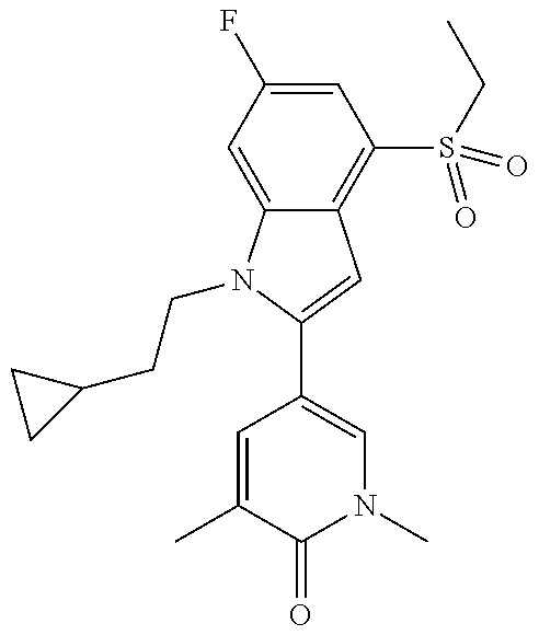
C12=C(S(CC)(=O)=O)C=C(F)C=C1N(CCC1CC1)C(C1=CN(C)C(=O)C(C)=C1)=C2
